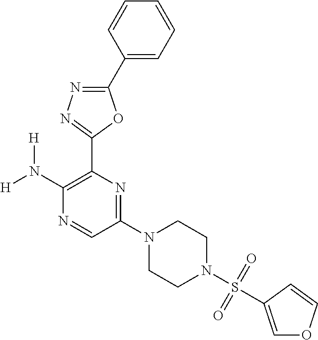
C1(N([H])[H])=C(C2=NN=C(C3=CC=CC=C3)O2)N=C(N2CCN(S(=O)(=O)C3=COC=C3)CC2)C=N1
